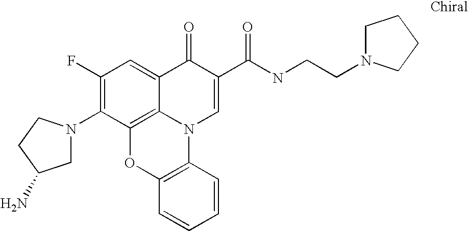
C1(F)=C(N2CC(N)CC2)C2=C3C(=C1)C(=O)C(C(NCCN1CCCC1)=O)=CN3C1=C(O2)C=CC=C1
